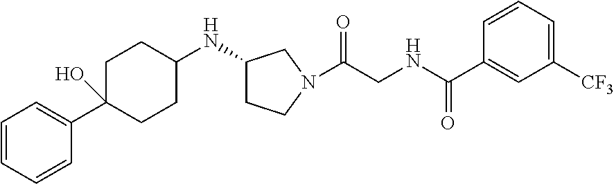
C1=CC=CC(C2(O)CCC(NC3CCN(C(CNC(=O)C4=CC([CF3])=CC=C4)=O)C3)CC2)=C1
